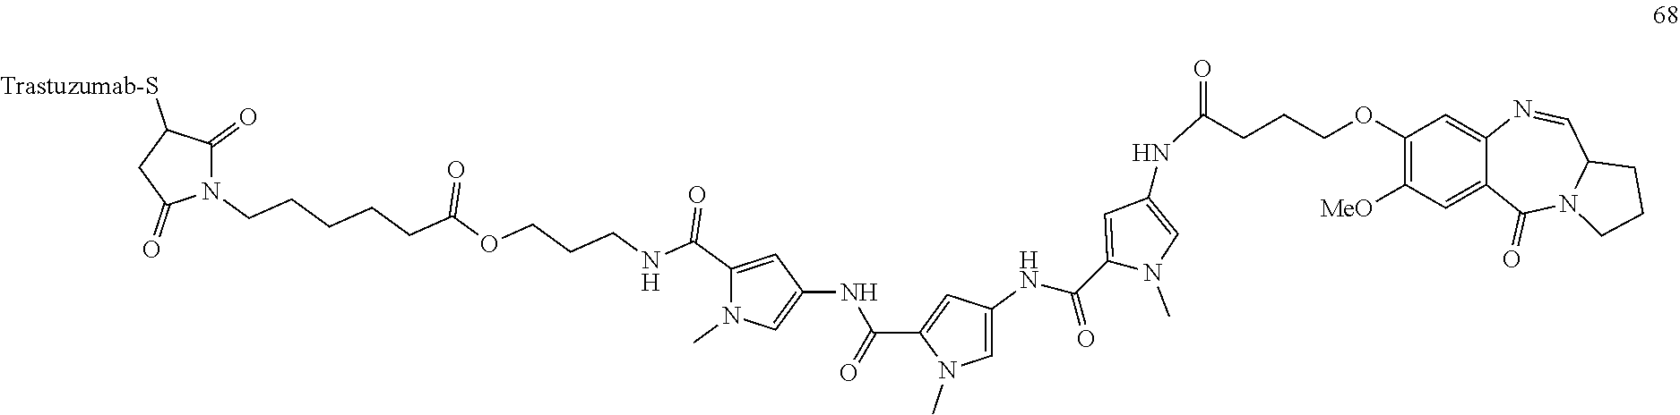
C1(NC(=O)C2=CC(NC(C3=CC(NC(=O)CCCOC4=C([MeO])C=C5C(=C4)N=CC4N(C5=O)CCC4)=CN3C)=O)=CN2C)=CN(C)C(C(NCCCOC(CCCCCN2C(=O)C([Trastuzumab-S])CC2=O)=O)=O)=C1
